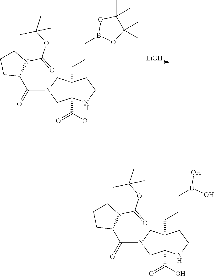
[LiOH].N1(C(=O)C2N(C(=O)OC(C)(C)C)CCC2)CC2(C(OC)=O)C(CCCB3OC(C)(C)C(C)(C)O3)(C1)CCN2.N1(C(=O)C2N(C(=O)OC(C)(C)C)CCC2)CC2(C(O)=O)C(CCCB(O)O)(C1)CCN2
